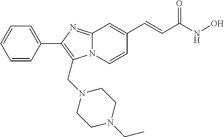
N12C(=NC(C3=CC=CC=C3)=C1CN1CCN(CC)CC1)C=C(C=CC(NO)=O)C=C2
